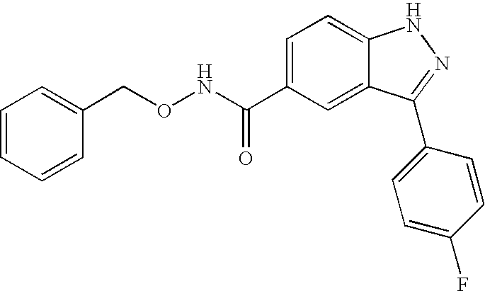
N(C(C1=CC=C2C(=C1)C(C1=CC=C(F)C=C1)=NN2)=O)OCC1=CC=CC=C1
